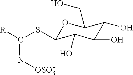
O1C(SC([R])=N[OSO3])C(O)C(O)C(O)C1CO
